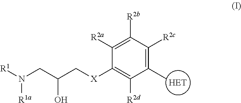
C1(C)=C([R2c])C([R2b])=C([R2a])C([X]CC(CN([R1])[R1a])O)=C1[R2d]
